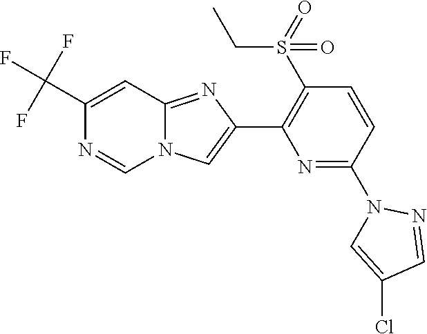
C1(C(F)(F)F)=CC2=NC(C3=C(S(CC)(=O)=O)C=CC(N4C=C(Cl)C=N4)=N3)=CN2C=N1
